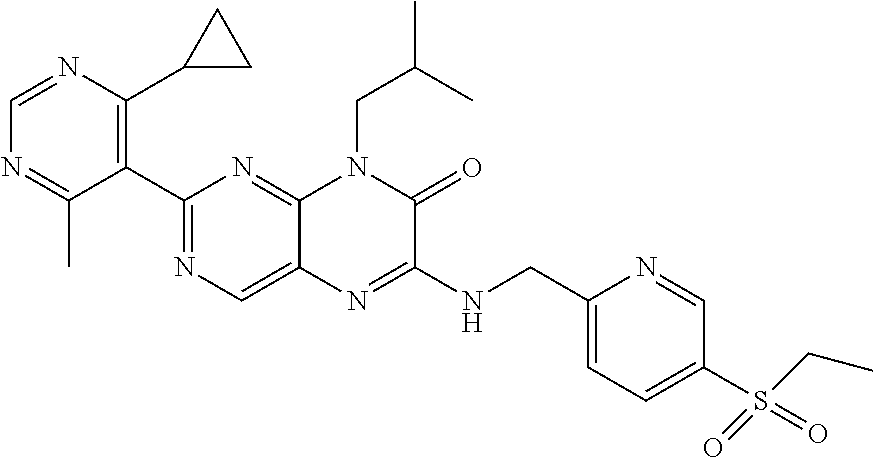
C1(C2=NC=C3C(=N2)N(CC(C)C)C(=O)C(NCC2=CC=C(S(=O)(CC)=O)C=N2)=N3)=C(C2CC2)N=CN=C1C
